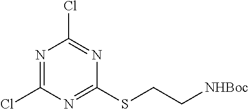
N1=C(Cl)N=C(SCC[NHBoc])N=C1Cl
